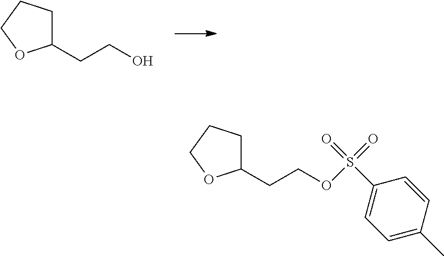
C1(CCO)CCCO1.C1(CCOS(=O)(=O)C2=CC=C(C)C=C2)CCCO1
